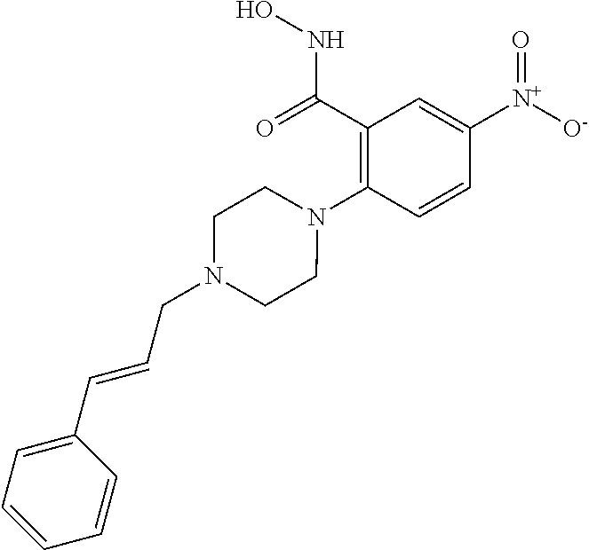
C1=CC(N2CCN(CC=CC3=CC=CC=C3)CC2)=C(C(NO)=O)C=C1[N+]([O-])=O
